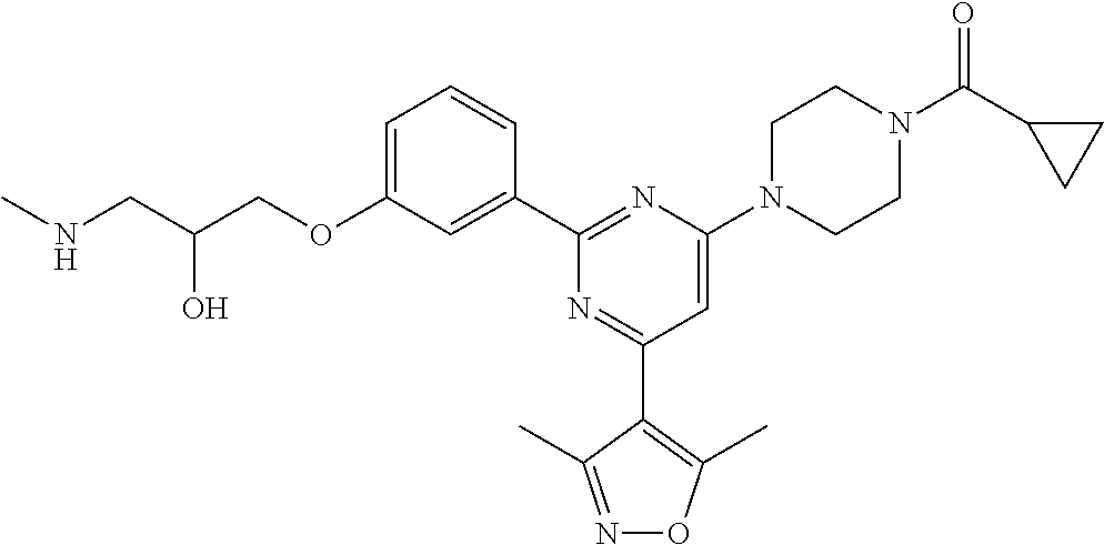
C1=C(OCC(CNC)O)C=C(C2=NC(N3CCN(C(C4CC4)=O)CC3)=CC(C3=C(C)ON=C3C)=N2)C=C1
